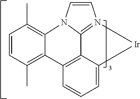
C1=CC(C)=C2C(=C1C)N1C3=N(C=C1)[Ir]C1=CC=CC2=C13
